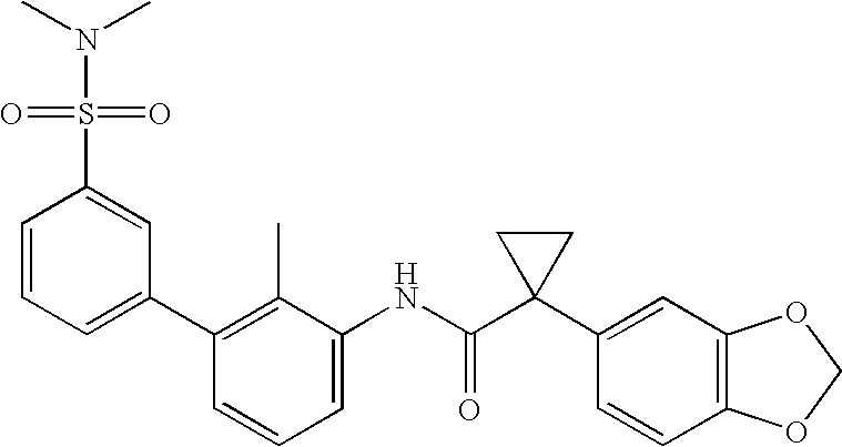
C1(NC(C2(C3=CC4=C(C=C3)OCO4)CC2)=O)=CC=CC(C2=CC=CC(S(N(C)C)(=O)=O)=C2)=C1C
